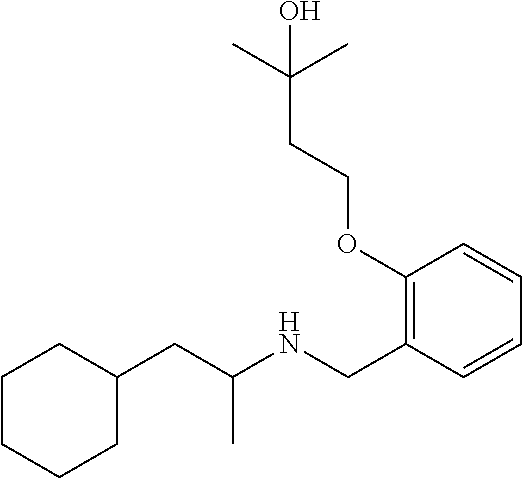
C1(OCCC(C)(C)O)=C(CNC(CC2CCCCC2)C)C=CC=C1
